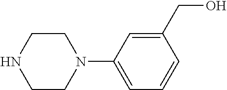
N1(C2=CC=CC(CO)=C2)CCNCC1
